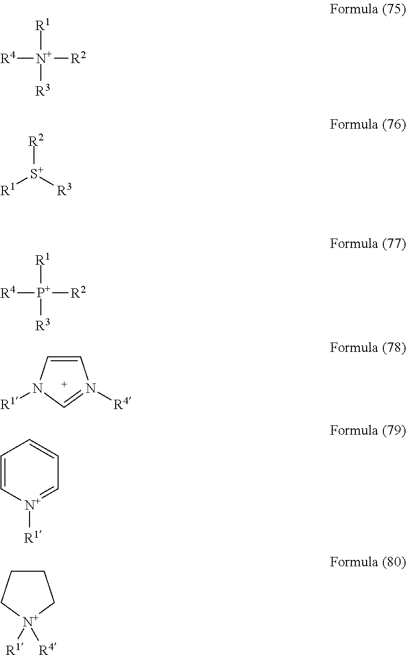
C1=CN([R1])C=N1[R4].C1CC[N+]([R1])([R4])C1.[R1][N+]([R4])([R2])[R3].[R1][P+]([R4])([R2])[R3].[R2][S+]([R1])[R3].C1=C[N+]([R1])=CC=C1
